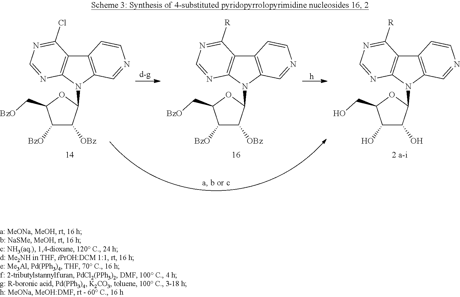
[h].C1([BzO])C([OBz])C(N2C3=C(C4=C2N=CN=C4Cl)C=CN=C3)OC1C[BzO].C1([BzO])C([OBz])C(N2C3=C(C4=C2N=CN=C4[R])C=CN=C3)OC1C[BzO].C1(O)C(O)C(N2C3=C(C4=C2N=CN=C4[R])C=CN=C3)OC1CO.[d-g]
